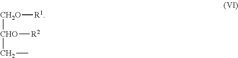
[CH2O]([R1])[CHO]([R2])CC
